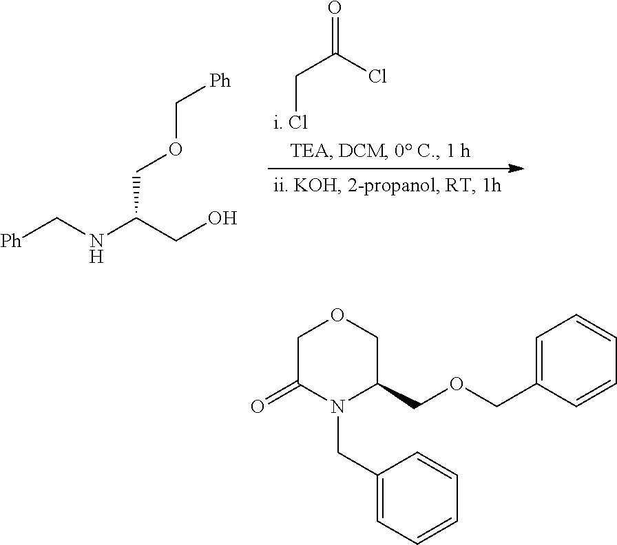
[Ph]CNC(CO)COC[Ph].[i. Cl]CC(Cl)=O.C1C(=O)N(CC2=CC=CC=C2)C(COCC2=CC=CC=C2)CO1
